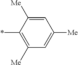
C1(*)=C([Me])C=C([Me])C=C1[Me]
